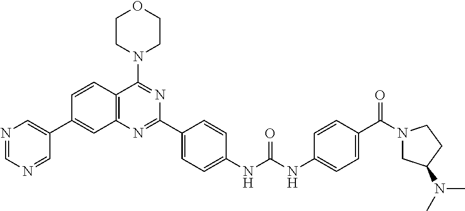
C1=CC2=C(C=C1C1=CN=CN=C1)N=C(C1=CC=C(NC(NC3=CC=C(C(N4CC(N(C)C)CC4)=O)C=C3)=O)C=C1)N=C2N1CCOCC1
